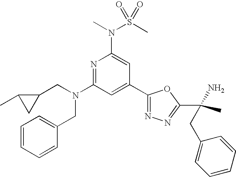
N1=C(N(CC2C(C)C2)CC2=CC=CC=C2)C=C(C2=NN=C(C(C)(N)CC3=CC=CC=C3)O2)C=C1N(S(C)(=O)=O)C
